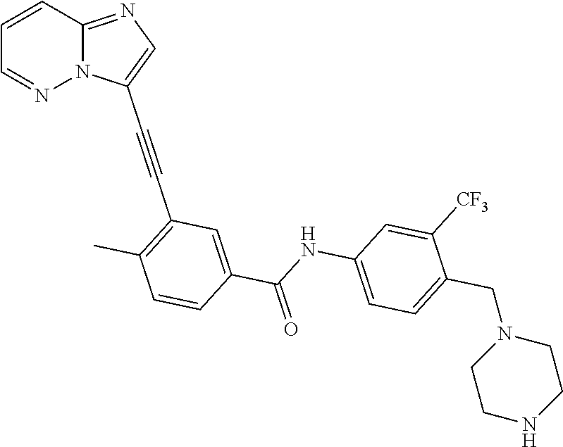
C1=CC2=NC=C(C#CC3=C(C)C=CC(C(NC4=CC=C(CN5CCNCC5)C([CF3])=C4)=O)=C3)N2N=C1
